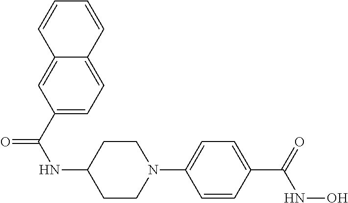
C1(C(NO)=O)=CC=C(N2CCC(NC(C3=CC=C4C(=C3)C=CC=C4)=O)CC2)C=C1
